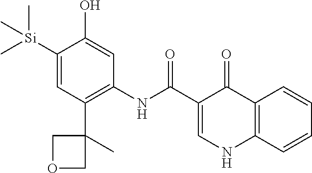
[Si](C1=CC(C2(C)COC2)=C(NC(=O)C2=CNC3=C(C2=O)C=CC=C3)C=C1O)(C)(C)C
